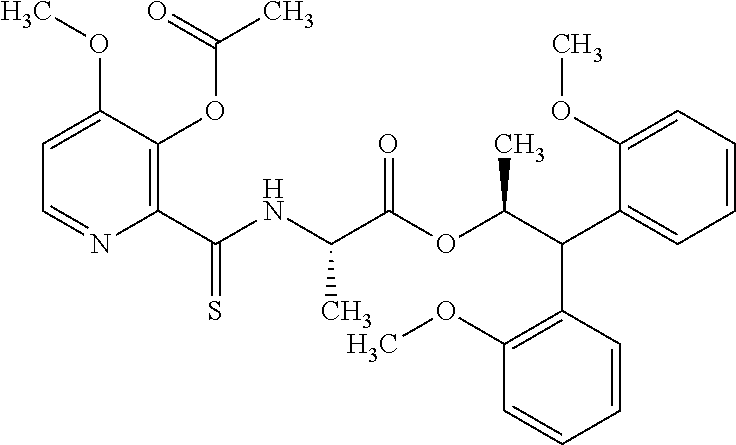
C1=C(OC)C(OC(C)=O)=C(C(NC(C(OC(C(C2=CC=CC=C2OC)C2=C(OC)C=CC=C2)C)=O)C)=S)N=C1
